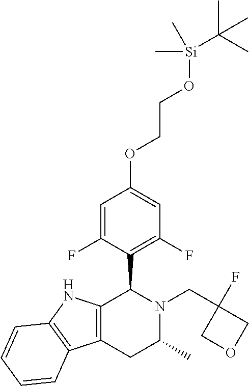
C12=C(CC(C)N(CC3(F)COC3)C1C1=C(F)C=C(OCCO[Si](C)(C)C(C)(C)C)C=C1F)C1=C(N2)C=CC=C1
